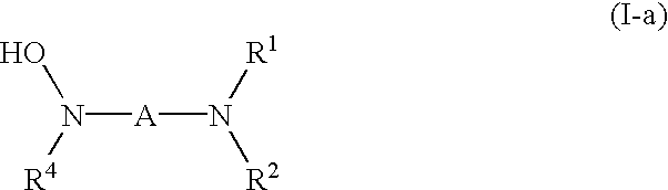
N([R4])([A]N([R2])[R1])O
